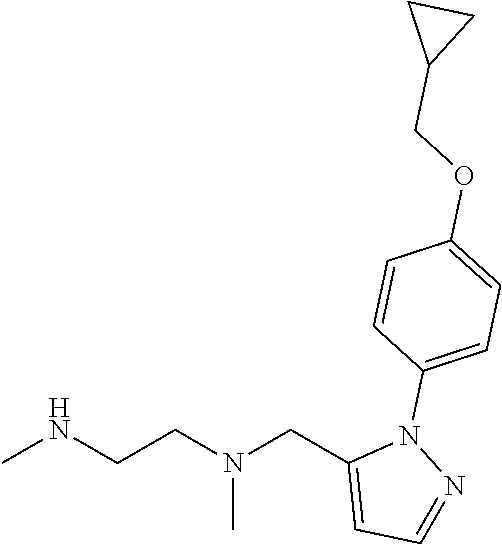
CNCCN(CC1=CC=NN1C1=CC=C(OCC2CC2)C=C1)C
